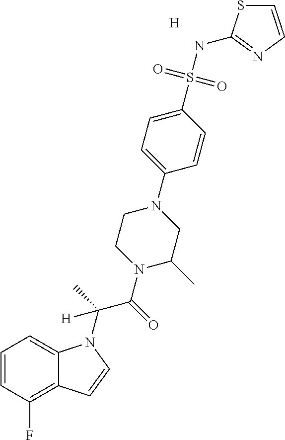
[H].C1=CC(F)=C2C(=C1)N(C(C)(C(N1C(C)CN(C3=CC=C(S(NC4=NC=CS4)(=O)=O)C=C3)CC1)=O)[H])C=C2
